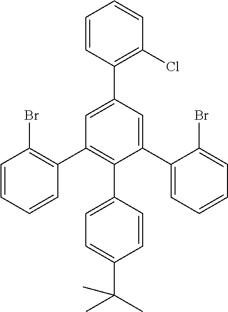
C1=CC=CC(C2=C(C3=CC=C(C(C)(C)C)C=C3)C(C3=CC=CC=C3Br)=CC(C3=C(Cl)C=CC=C3)=C2)=C1Br
